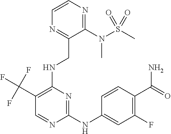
C1(N(S(C)(=O)=O)C)=NC=CN=C1CNC1=C(C(F)(F)F)C=NC(NC2=CC(F)=C(C(=O)N)C=C2)=N1
